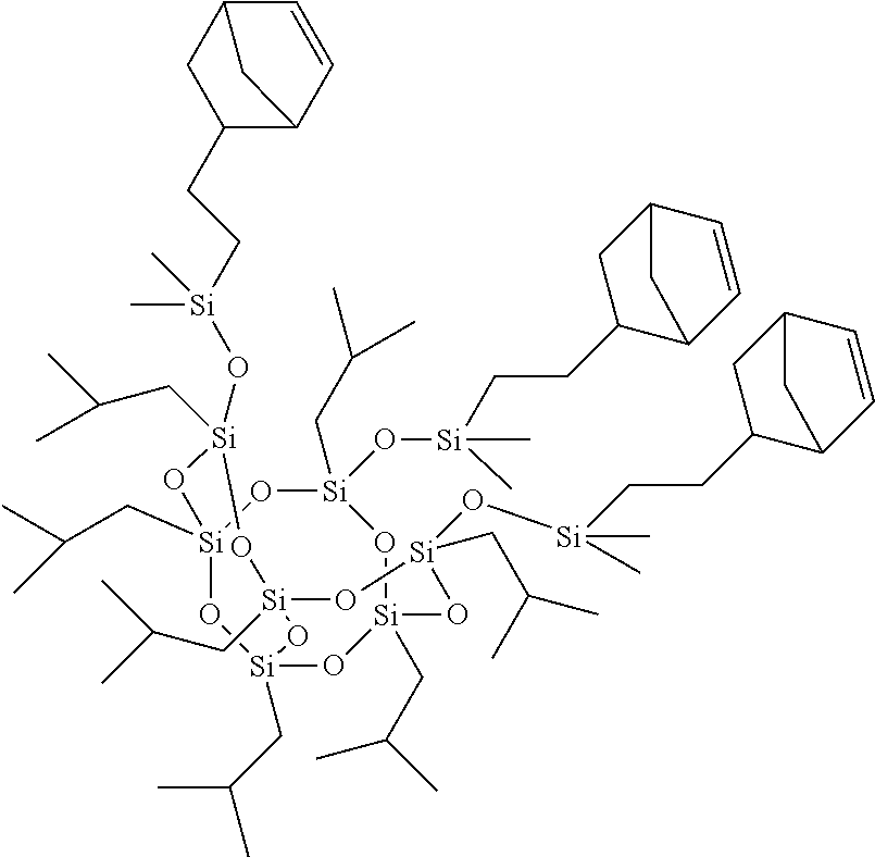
[Si]1(O[Si](CCC2C3C=CC(C2)C3)(C)C)(CC(C)C)O[Si]2(CC(C)C)O[Si]3(CC(C)C)O[Si](CC(C)C)(O1)O[Si](O[Si](C)(C)CCC1C4C=CC(C1)C4)(CC(C)C)O[Si](CC(C)C)(O[Si](O[Si](CCC1C4C=CC(C1)C4)(C)C)(CC(C)C)O2)O3
